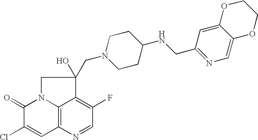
C12=C3N=CC(F)=C1C(O)(CN1CCC(NCC4=NC=C5C(=C4)OCCO5)CC1)CN2C(=O)C(Cl)=C3
